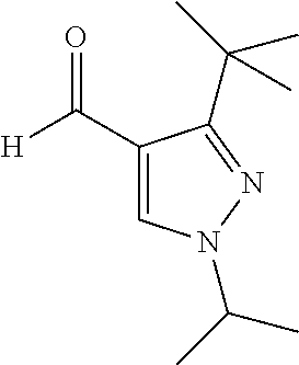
C1(C([H])=O)=CN(C(C)C)N=C1C(C)(C)C
